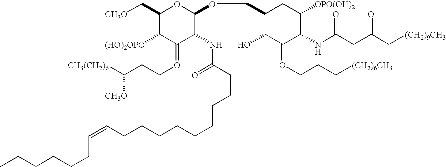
C1(C[CH3O])C([(HO)2OPO])C(=OCCC([CH3(CH2)6])[CH3O])C(NC(CCCCCCCCCC=CCCCCCC)=O)C(OCC2C(O)C(=OCCC[(CH2)6CH3])C(NC(CC(C[(CH2)9CH3])=O)=O)C([OPO(OH)2])C2)O1
